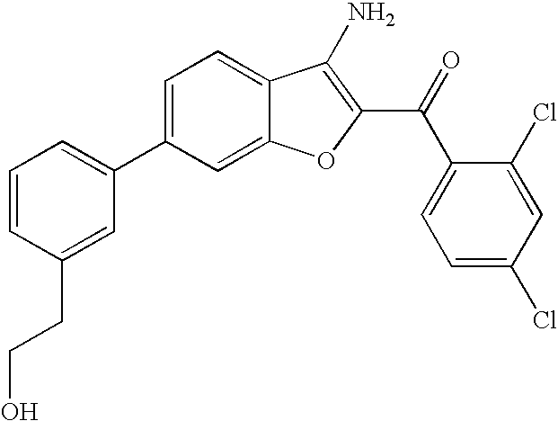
C1=CC(CCO)=CC(C2=CC=C3C(=C2)OC(C(C2=CC=C(Cl)C=C2Cl)=O)=C3N)=C1
